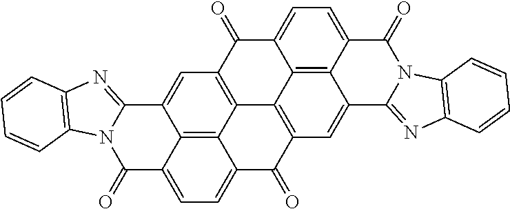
C1(=O)C2=CC=C3C4=C2C(=CC2=C4C4=C(C3=O)C=C3C5=C4C(=CC=C5C(=O)N4C3=NC3=C4C=CC=C3)C2=O)C2=NC3=C(N12)C=CC=C3
